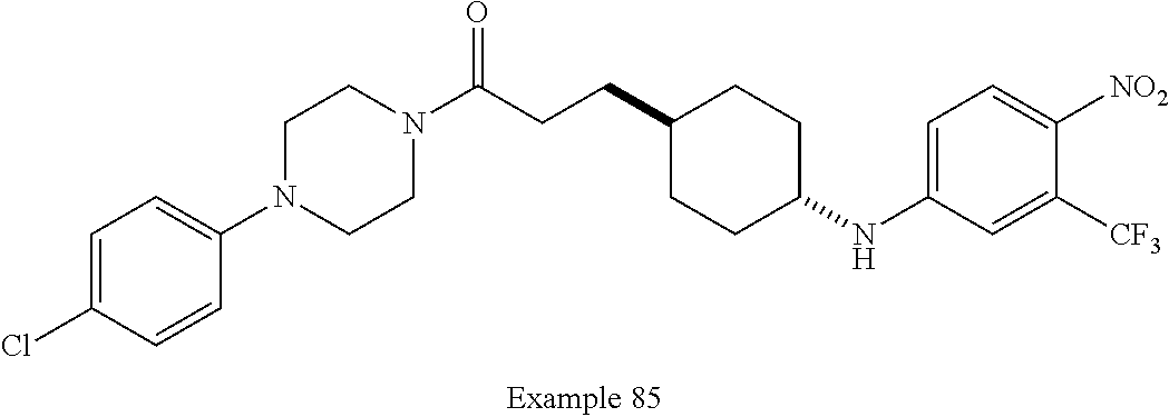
C1=C(Cl)C=CC(N2CCN(C(CCC3CCC(NC4=CC=C([NO2])C([CF3])=C4)CC3)=O)CC2)=C1
